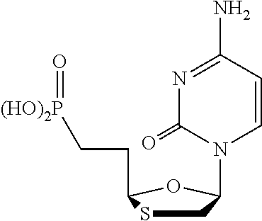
C1SC(CC[(HO)2P]=O)OC1N1C=CC(N)=NC1=O
